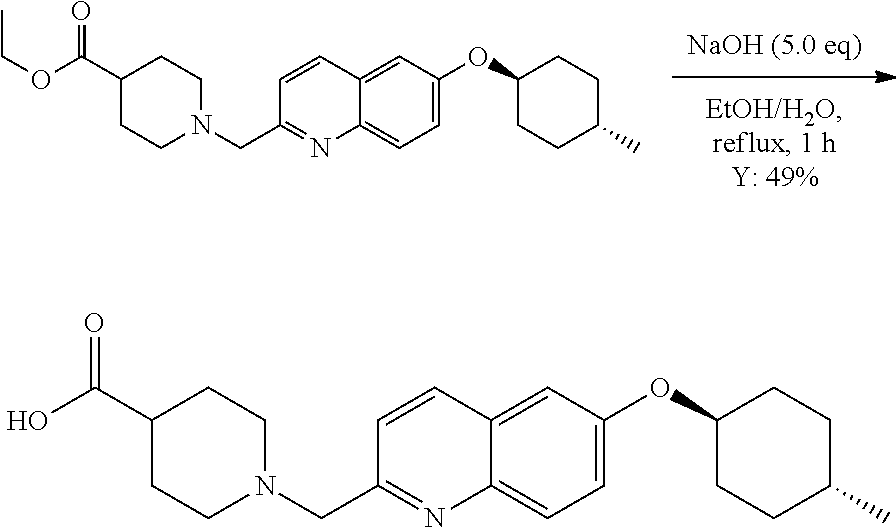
C1=C(OC2CCC(C)CC2)C=C2C(=C1)N=C(CN1CCC(C(OCC)=O)CC1)C=C2.C1=C(OC2CCC(C)CC2)C=C2C(=C1)N=C(CN1CCC(C(O)=O)CC1)C=C2
